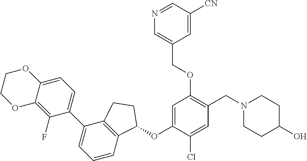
C1(F)=C2C(=CC=C1C1=CC=CC3=C1CCC3OC1=CC(OCC3=CN=CC([CN])=C3)=C(CN3CCC(O)CC3)C=C1Cl)OCCO2
